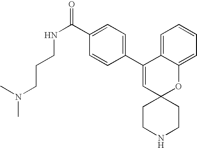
N(C(C1=CC=C(C2=CC3(OC4=CC=CC=C24)CCNCC3)C=C1)=O)CCCN(C)C
